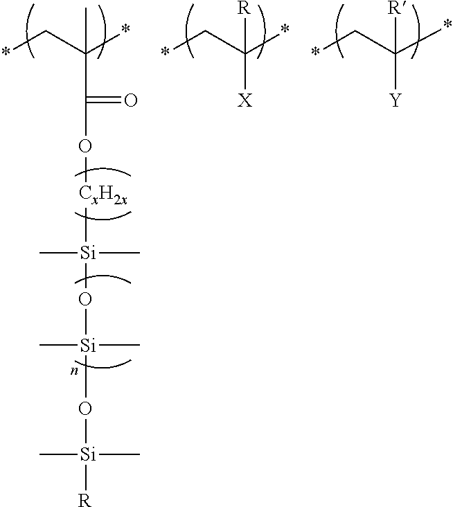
*CC(*)(C(=O)O[CxH2x][Si](O[Si](C)(C)O[Si](C)(C)[R])(C)C)C.*CC(*)([X])[R].*CC(*)([Y])[R]
